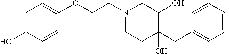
C1=C(O)C=CC(OCCN2CC(O)C(CC3=CC=CC=C3)(O)CC2)=C1
